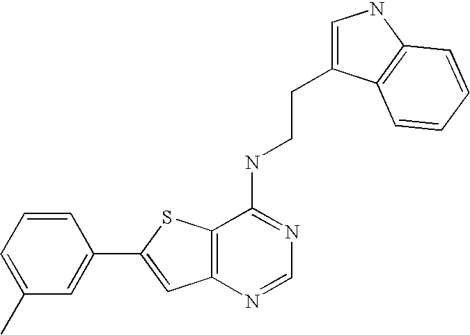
C1=CC=C(C)C=C1C1=CC2=C(S1)C(NCCC1=CNC3=C1C=CC=C3)=NC=N2
